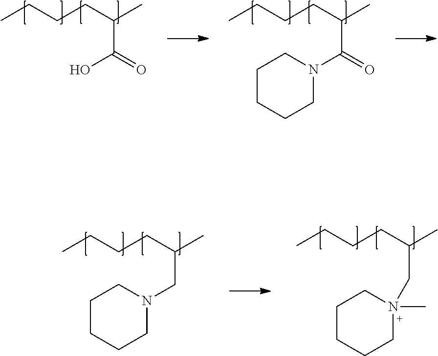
CCCCC(C)C(=O)O.CCCCC(C)C(=O)N1CCCCC1.CCCCC(C)CN1CCCCC1.CCCCC(C)CN1(C)CCCCC1
